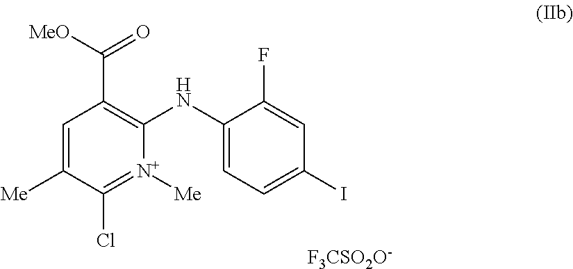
C1=C([Me])C(Cl)=[N+]([Me])C(NC2=CC=C(I)C=C2F)=C1C([MeO])=O.[F3CSO2O-]
